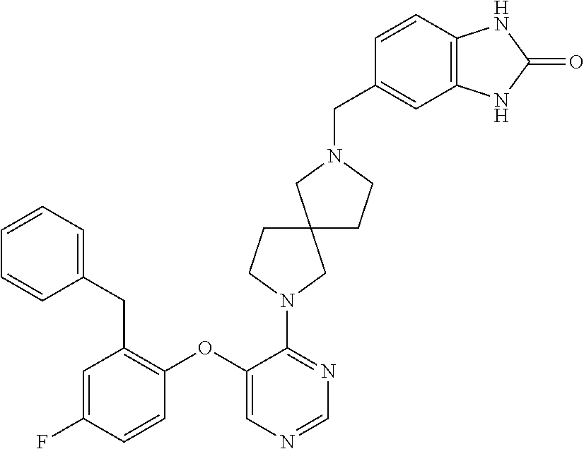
N1=C(N2CC3(CC2)CN(CC2=CC4=C(C=C2)NC(=O)N4)CC3)C(OC2=C(CC3=CC=CC=C3)C=C(F)C=C2)=CN=C1
